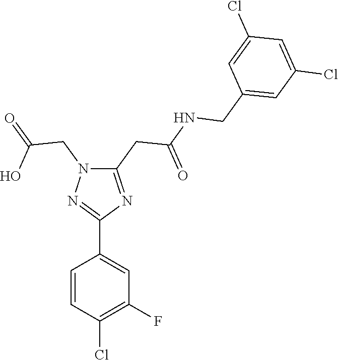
C1(C2=NN(CC(=O)O)C(CC(NCC3=CC(Cl)=CC(Cl)=C3)=O)=N2)=CC(F)=C(Cl)C=C1
